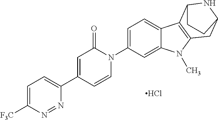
Cl.C1(C2=CC(=O)N(C3=CC=C4C(=C3)N(C)C3=C4C4NC(C3)CC4)C=C2)=CC=C([F3C])N=N1
